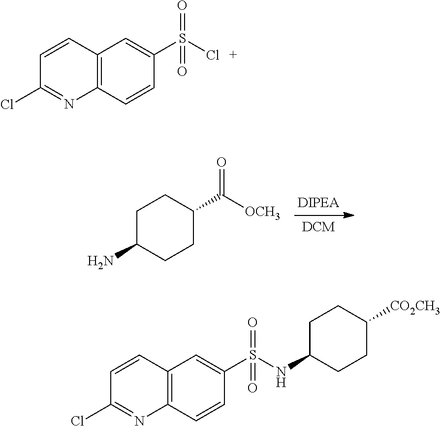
C1C(N)CCC(C([OCH3])=O)C1.C1=CC2=C(N=C1Cl)C=CC(S(Cl)(=O)=O)=C2.C1=CC2=C(N=C1Cl)C=CC(S(NC1CCC([CO2CH3])CC1)(=O)=O)=C2
